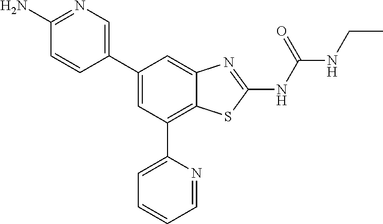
C1(C2=CC(C3=CC=CC=N3)=C3C(=C2)N=C(NC(NCC)=O)S3)=CN=C(N)C=C1
